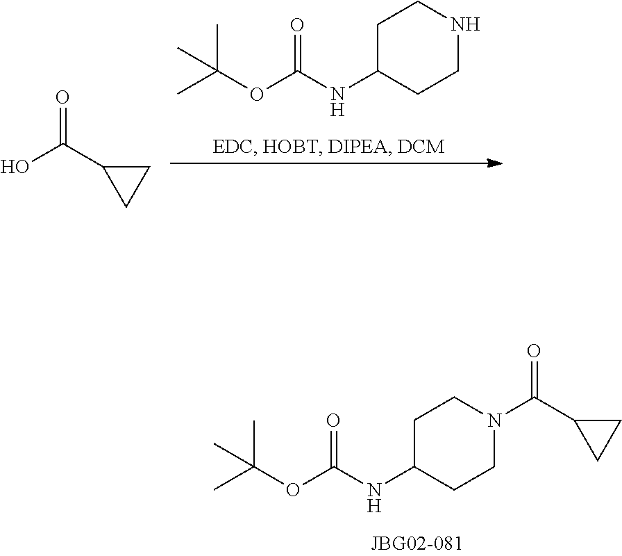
CC(OC(NC1CCN(C(=O)C2CC2)CC1)=O)(C)C.CC(OC(NC1CCNCC1)=O)(C)C.O=C(C1CC1)O
